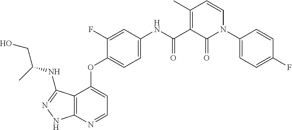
C12=C(N=CC=C1OC1=CC=C(NC(C3=C(C)C=CN(C4=CC=C(F)C=C4)C3=O)=O)C=C1F)NN=C2NC(CO)C
